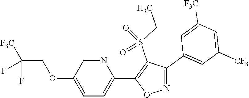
N1=CC(OCC(F)(F)[F3C])=CC=C1C1=C(S(CC)(=O)=O)C(C2=CC([CF3])=CC([F3C])=C2)=NO1
